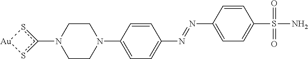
C1CN(C2=CC=C(N=NC3=CC=C(S(N)(=O)=O)C=C3)C=C2)CCN1c1s[Au]s1
